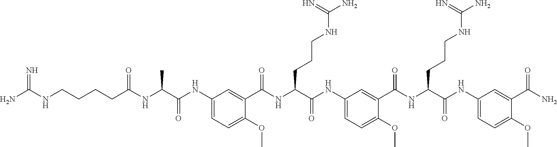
C(CCC(NC(C(NC1=CC=C(OC)C(C(NC(C(NC2=CC=C(OC)C(C(NC(C(NC3=CC=C(OC)C(C(N)=O)=C3)=O)CCCNC(N)=N)=O)=C2)=O)CCCNC(N)=N)=O)=C1)=O)C)=O)CNC(N)=N
